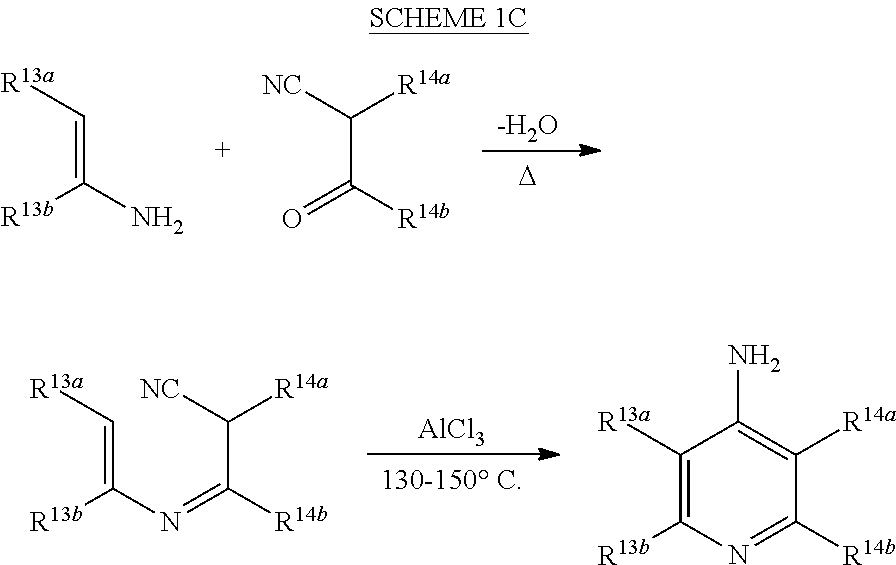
[D].[-H2O].C(=C(N)[R13b])[R13a].C(C([R14b])=O)([R14a])[NC].[130-150 C].[AlCl3].C(C([R14b])=NC(=C[R13a])[R13b])([R14a])[NC].C1([R14a])=C(N)C([R13a])=C([R13b])N=C1[R14b]
